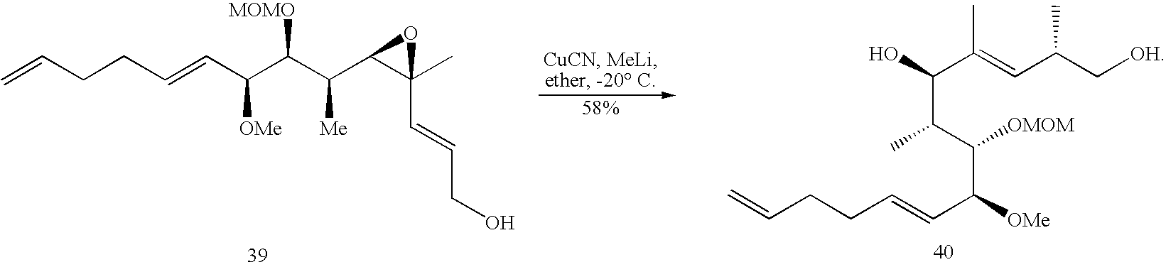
C(=CC(C(C(C1C(C)(C=CCO)O1)[Me])[MOMO])[OMe])CCC=C.C(C(=CC(C[OH])C)C)(O)C(C(C([OMe])C=CCCC=C)[OMOM])C
